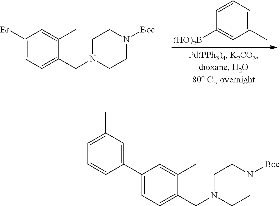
C1(C)=CC=CC([(HO)2B])=C1.C1(Br)=CC=C(CN2CCN([Boc])CC2)C(C)=C1.C1(C2=CC(C)=CC=C2)=CC=C(CN2CCN([Boc])CC2)C(C)=C1
